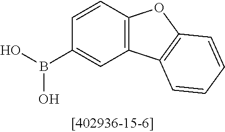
C12=C(C=CC(B(O)O)=C1)OC1=C2C=CC=C1
